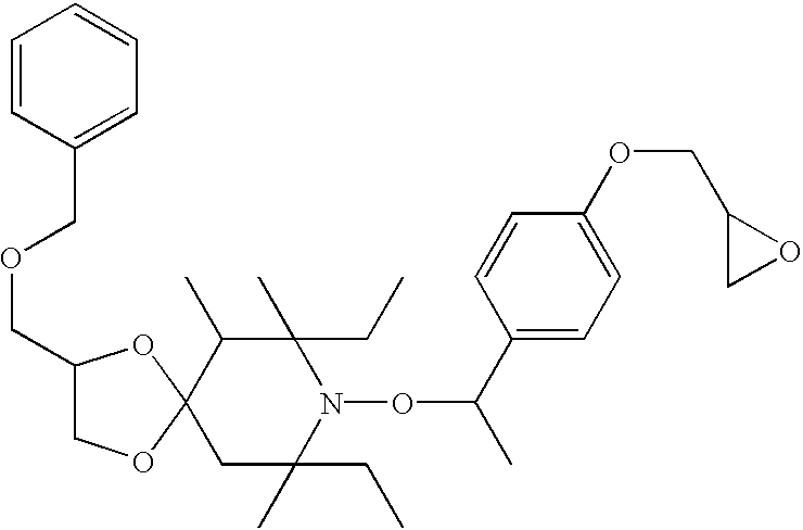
C1C(CC)(C)N(OC(C2=CC=C(OCC3CO3)C=C2)C)C(CC)(C)C(C)C12OCC(COCC1=CC=CC=C1)O2
